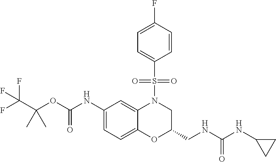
C1(NC(OC(C(F)(F)F)(C)C)=O)=CC=C2C(=C1)N(S(C1=CC=C(F)C=C1)(=O)=O)CC(CNC(NC1CC1)=O)O2
